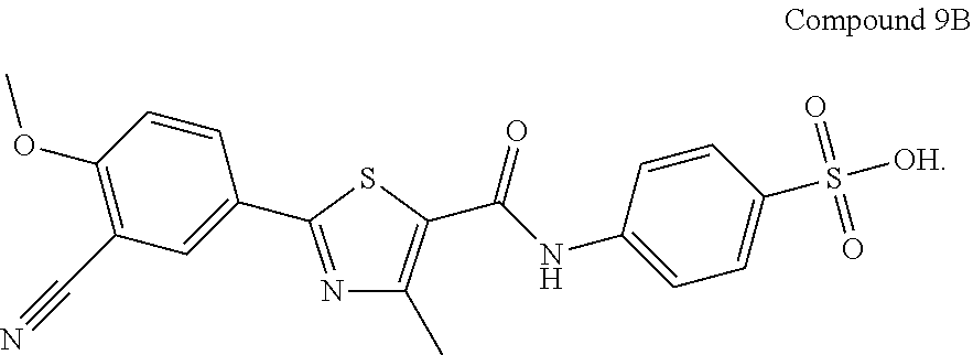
N1=C(C2=CC(C#N)=C(OC)C=C2)SC(C(=O)NC2=CC=C(S([OH])(=O)=O)C=C2)=C1C
